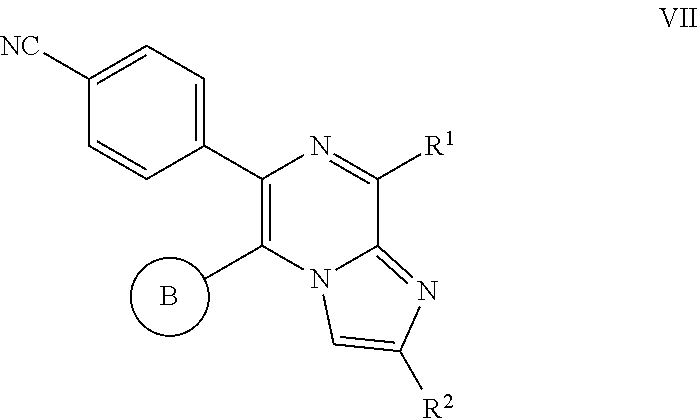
C1(C2=CC=C([NC])C=C2)=C(C)N2C(=NC([R2])=C2)C([R1])=N1.B
